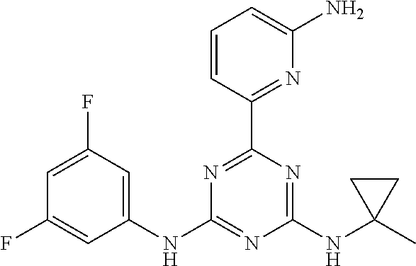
C1(NC2=NC(NC3(C)CC3)=NC(C3=NC(N)=CC=C3)=N2)=CC(F)=CC(F)=C1
